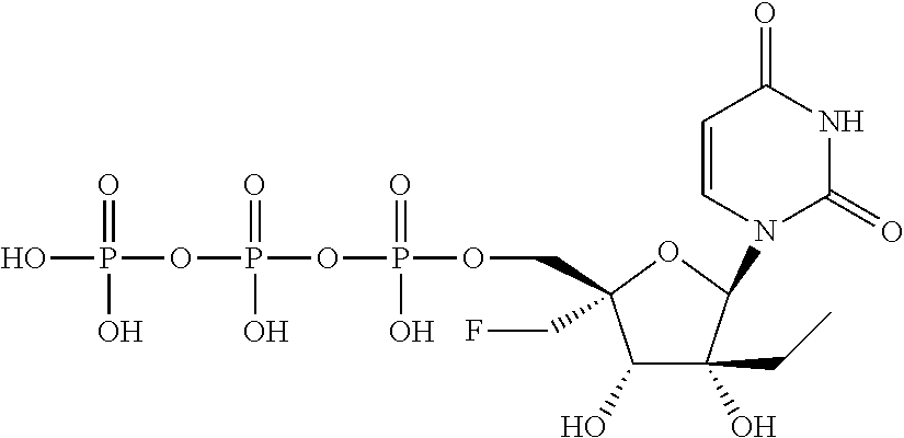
C1(O)C(O)(CC)C(N2C(=O)NC(=O)C=C2)OC1(CF)COP(OP(OP(O)(=O)O)(=O)O)(=O)O
